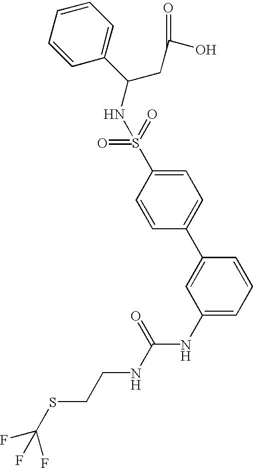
C(NC(NC1=CC=CC(C2=CC=C(S(=O)(=O)NC(CC(O)=O)C3=CC=CC=C3)C=C2)=C1)=O)CSC(F)(F)F
